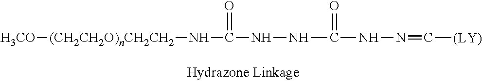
[H3CO][(CH2CH2O)nCH2CH2]NC(NNC(NN=C[(LY)])=O)=O
